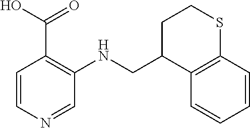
C1=CC2=C(C=C1)C(CNC1=C(C(O)=O)C=CN=C1)CCS2
